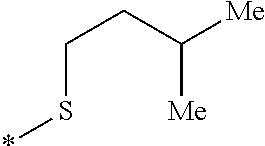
C(S*)CC([Me])[Me]
